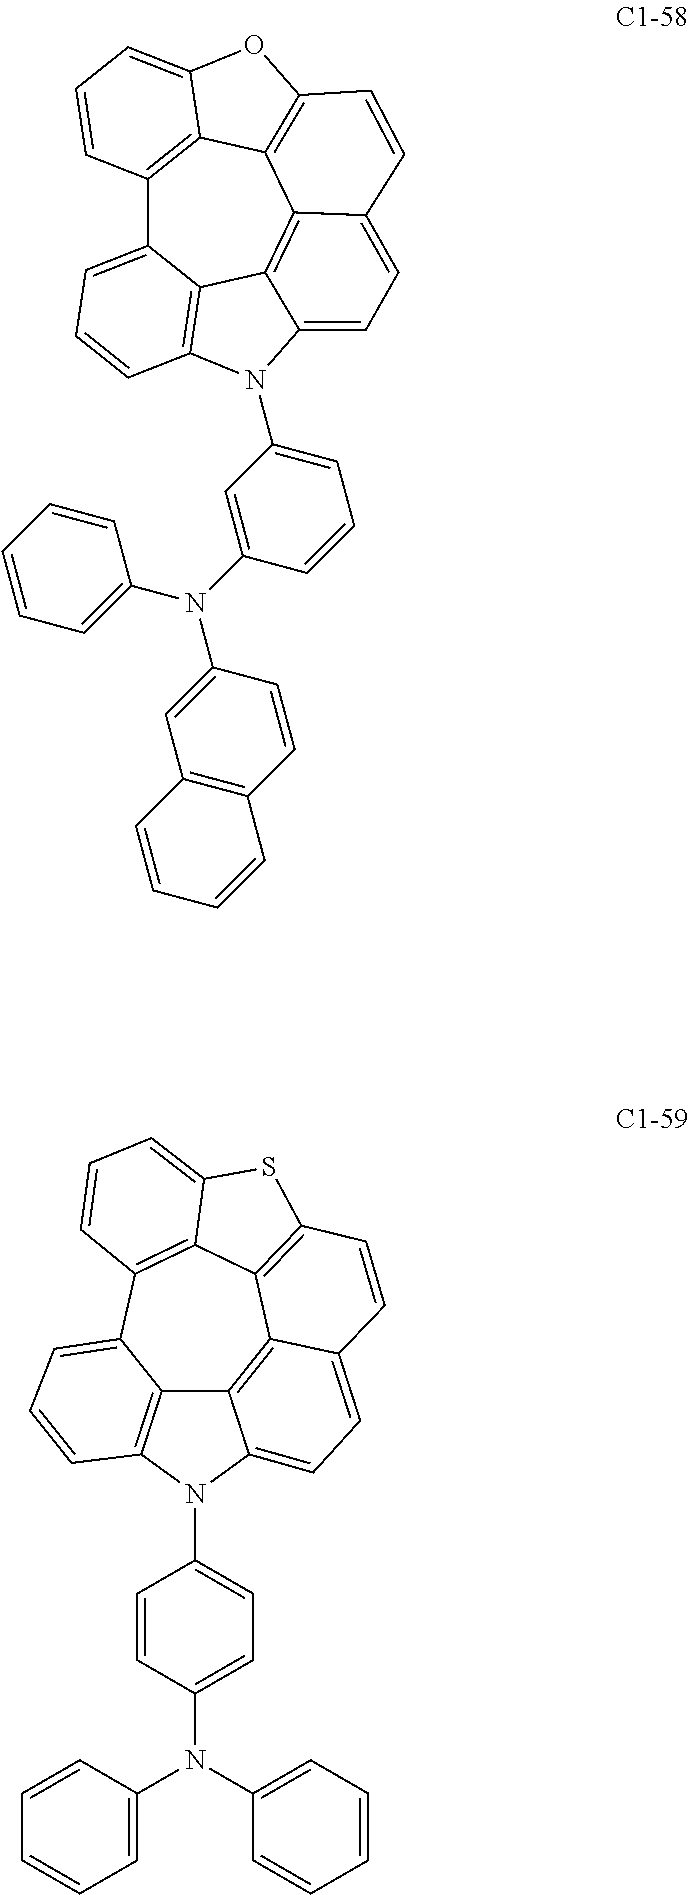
C12=C3C4=C(OC3=CC=C1)C=CC1=CC=C3C(=C41)C1=C(C=CC=C21)N3C1=CC=CC(N(C2=CC3=C(C=C2)C=CC=C3)C2=CC=CC=C2)=C1.C12=C3N(C4=CC=C(N(C5=CC=CC=C5)C5=CC=CC=C5)C=C4)C4=CC=C5C(=C14)C1=C(SC4=CC=CC(=C14)C2=CC=C3)C=C5
